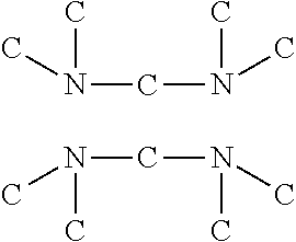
CN(C)CN(C)C.N(C)(C)CN(C)C
